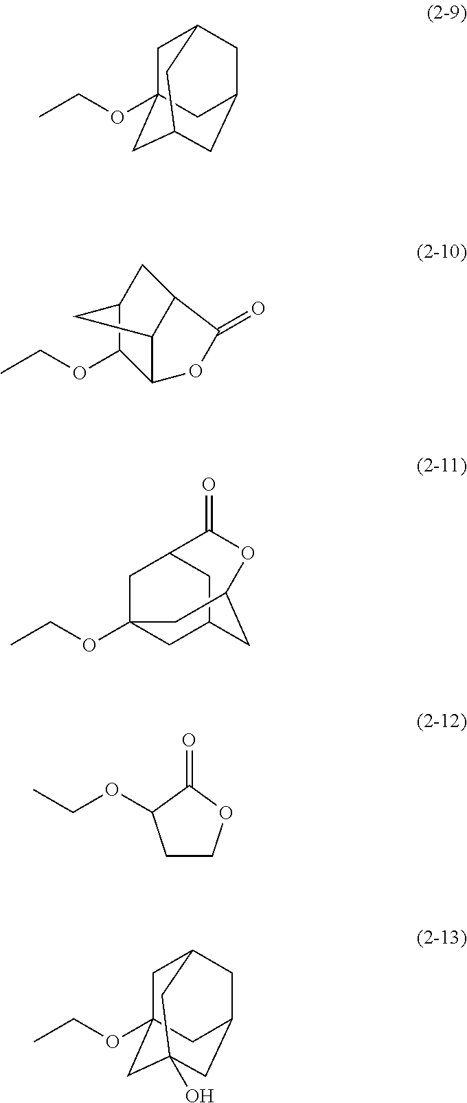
C1C2(OCC)CC3CC(CC1C3)C2.C12C3C(CC(C1OCC)C3)C(=O)O2.C1C2(OCC)CC3CC1C(=O)OC(C3)C2.C1COC(=O)C1OCC.C1C2(OCC)CC3(O)CC(CC1C3)C2
